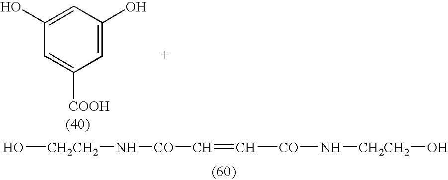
[CH2CH2](O)N[CO]C=C[CO]N[CH2CH2]O.C1=C(O)C=C(O)C=C1[COOH]
